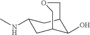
N(C)C1CC2COCC(C1)C2O
